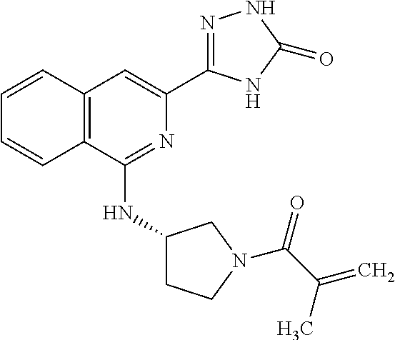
C12=C(C(NC3CCN(C(C(=C)C)=O)C3)=NC(C3=NNC(=O)N3)=C1)C=CC=C2
